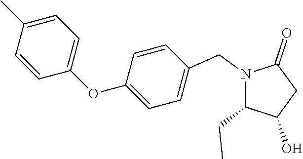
N1(CC2=CC=C(OC3=CC=C(C)C=C3)C=C2)C(CC)C(O)CC1=O
